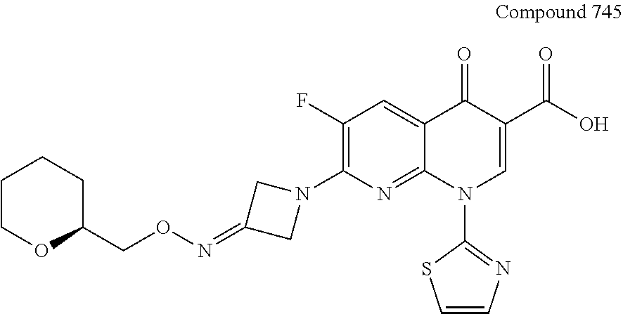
C1COC(CON=C2CN(C3=C(F)C=C4C(=N3)N(C3=NC=CS3)C=C(C(O)=O)C4=O)C2)CC1
